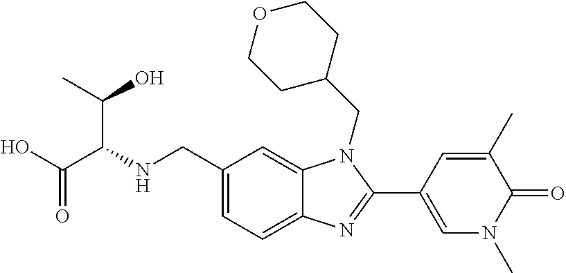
C12=CC=C(CNC(C(O)=O)C(C)O)C=C1N(CC1CCOCC1)C(C1=CN(C)C(=O)C(C)=C1)=N2
